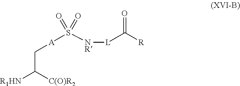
C(C([R1HN])[C(O)R2])[A]S(=O)([NR][L]C([R])=O)=O
